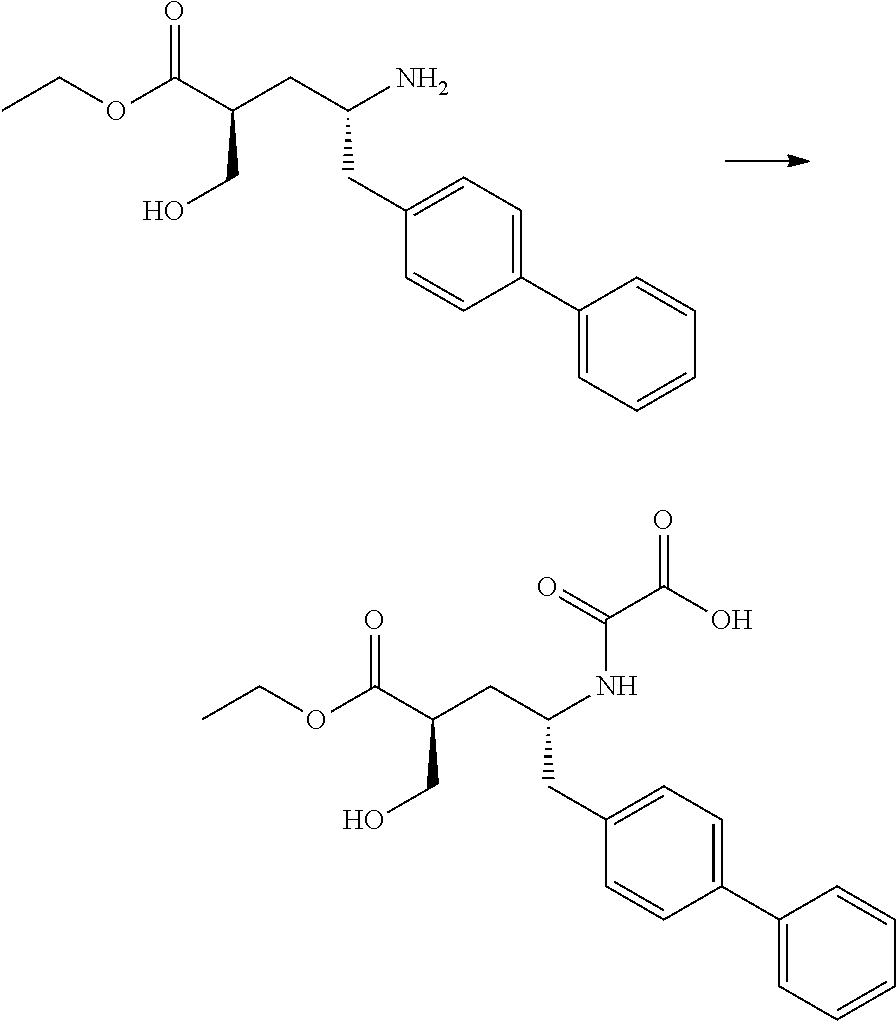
CCOC(C(CC(N)CC1=CC=C(C2=CC=CC=C2)C=C1)CO)=O.CCOC(C(CC(NC(C(O)=O)=O)CC1=CC=C(C2=CC=CC=C2)C=C1)CO)=O
